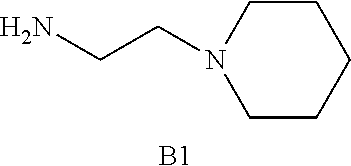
NCCN1CCCCC1.[B1]
